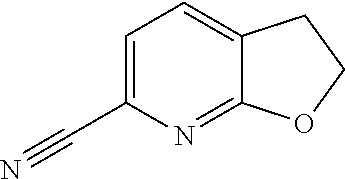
C12=NC(C#N)=CC=C1CCO2
